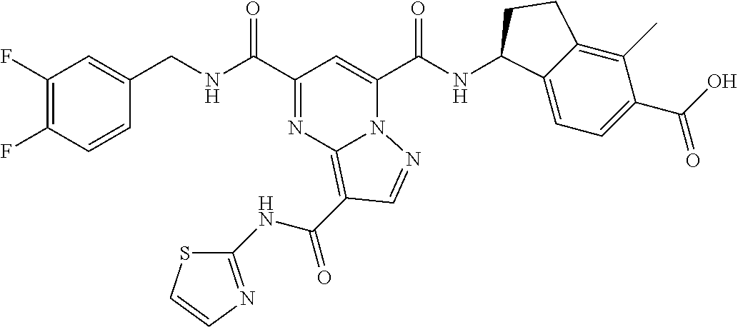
C1(F)=C(F)C=CC(CNC(C2=NC3=C(C(NC4=NC=CS4)=O)C=NN3C(C(NC3C4=CC=C(C(O)=O)C(C)=C4CC3)=O)=C2)=O)=C1
